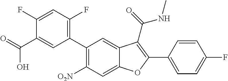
C1(C2=C(F)C=C(F)C(C(O)=O)=C2)=C([O2N])C=C2C(=C1)C(C(=O)NC)=C(C1=CC=C(F)C=C1)O2
